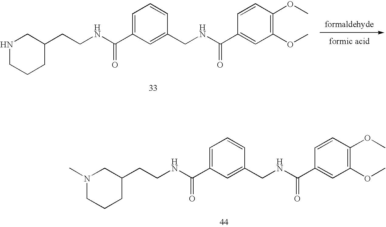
N1CCCC(CCNC(C2=CC=CC(CNC(C3=CC(OC)=C(OC)C=C3)=O)=C2)=O)C1.N1(C)CCCC(CCNC(C2=CC=CC(CNC(C3=CC(OC)=C(OC)C=C3)=O)=C2)=O)C1
